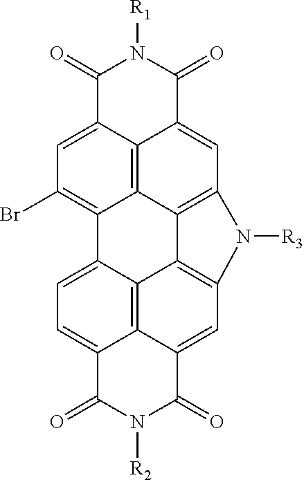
C1(=O)C2=CC(Br)=C3C4=C2C(=CC2=C4C4=C(C=C5C6=C4C3=CC=C6C(=O)N([R2])C5=O)N2[R3])C(=O)N1[R1]
